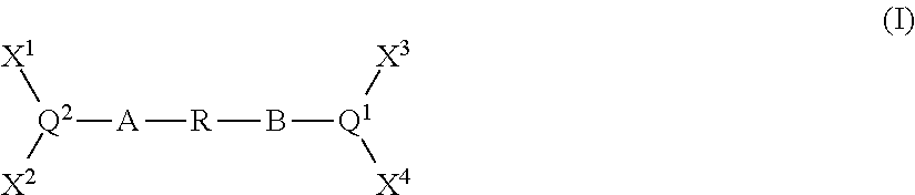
[Q2]([A][R]B[Q1]([X3])[X4])([X1])[X2]
